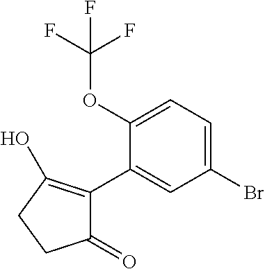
C1(OC(F)(F)F)=CC=C(Br)C=C1C1=C(O)CCC1=O
